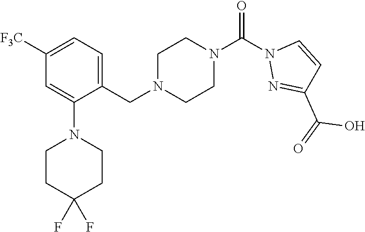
[F3C]C1=CC=C(CN2CCN(C(=O)N3N=C(C(O)=O)C=C3)CC2)C(N2CCC(F)(F)CC2)=C1
